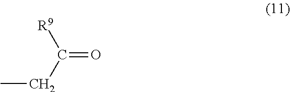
O=C(CC)[R9]
